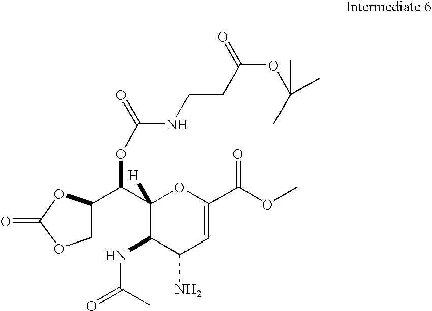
C1(C(C2COC(=O)O2)OC(NCCC(OC(C)(C)C)=O)=O)([H])C(NC(=O)C)C(N)C=C(C(OC)=O)O1
